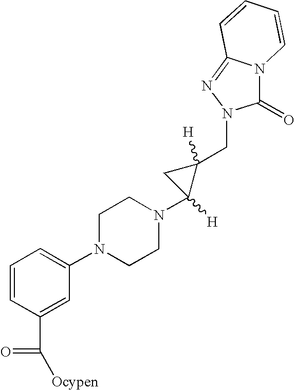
C(C1=CC(N2CCN(C3([H])C(CN4C(=O)N5C(=N4)C=CC=C5)([H])C3)CC2)=CC=C1)([Ocypen])=O
